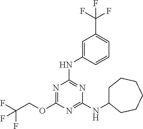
C1=C(NC2=NC(NC3CCCCCC3)=NC(OCC(F)(F)F)=N2)C=CC=C1C(F)(F)F
